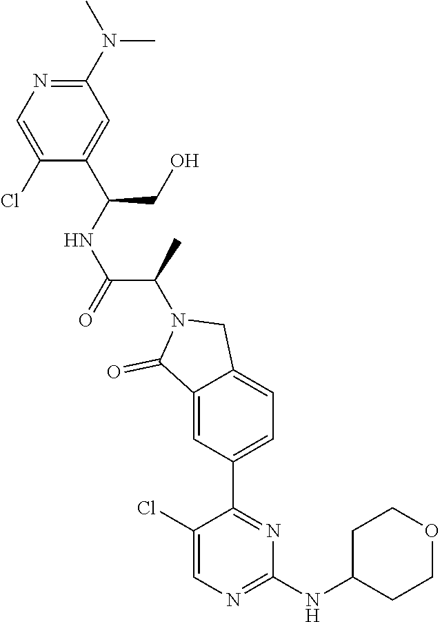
C1(Cl)=CN=C(NC2CCOCC2)N=C1C1=CC=C2C(=C1)C(=O)N(C(C)C(=O)NC(CO)C1=CC(N(C)C)=NC=C1Cl)C2
